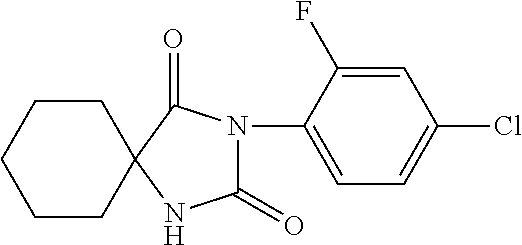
N1(C2=CC=C(Cl)C=C2F)C(=O)NC2(C1=O)CCCCC2
